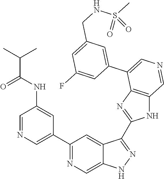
C1(C2=CN=CC(NC(C(C)C)=O)=C2)=NC=C2C(=C1)C(C1=NC3=C(N1)C=NC=C3C1=CC(CNS(C)(=O)=O)=CC(F)=C1)=NN2
